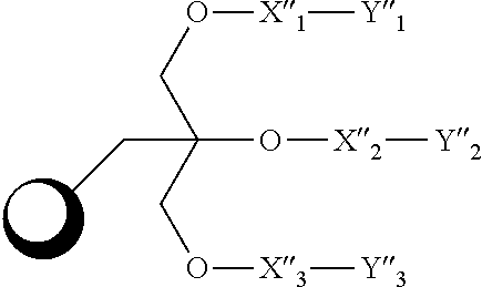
C(C(CO[X1][Y1])(O[X2][Y2])CO[X3][Y3])C
